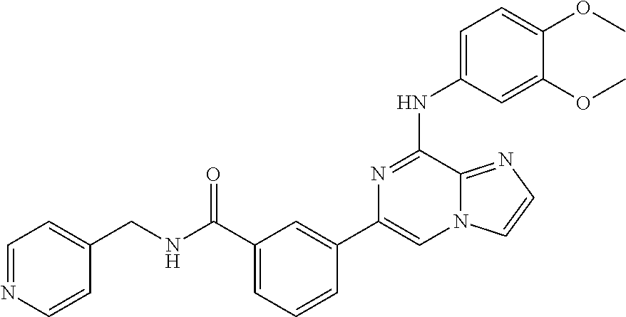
C1=C(NC2=NC(C3=CC(C(NCC4=CC=NC=C4)=O)=CC=C3)=CN3C2=NC=C3)C=C(OC)C(OC)=C1
